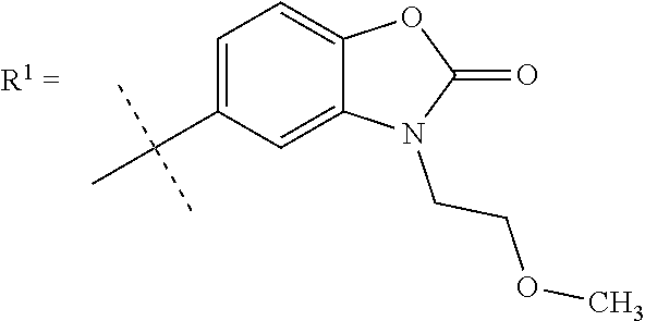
C1=C(C(C)(C)C)C=C2C(=C1)OC(=O)N2CCOC
